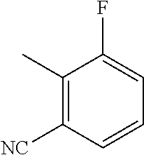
C1(C)=C([NC])C=CC=C1F
